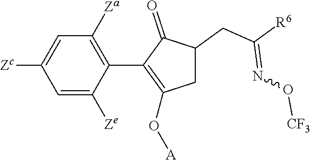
C1=C([Ze])C(C2=C(O[A])CC(CC([R6])=NO[CF3])C2=O)=C([Za])C=C1[Zc]
